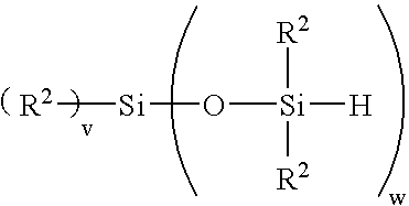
[R2][Si]O[Si]([H])([R2])[R2]
